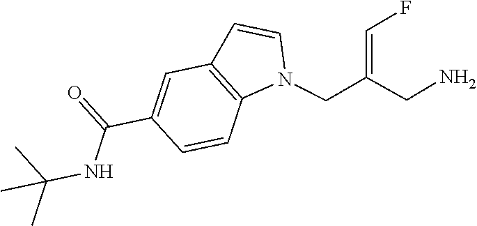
N1(CC(CN)=CF)C2=C(C=C1)C=C(C(=O)NC(C)(C)C)C=C2
